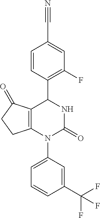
C1=CC(C2C3=C(N(C4=CC=CC(C(F)(F)F)=C4)C(=O)N2)CCC3=O)=C(F)C=C1C#N
